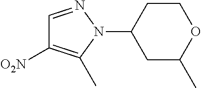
C1(N2N=CC([O2N])=C2C)CC(C)OCC1
